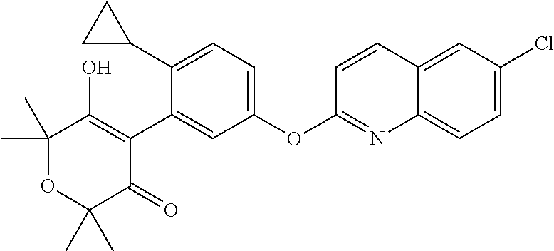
O1C(C)(C)C(=O)C(C2=CC(OC3=NC4=CC=C(Cl)C=C4C=C3)=CC=C2C2CC2)=C(O)C1(C)C
